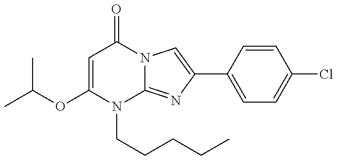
C1(OC(C)C)=CC(=O)N2C(=NC(C3=CC=C(Cl)C=C3)=C2)N1CCCCC
